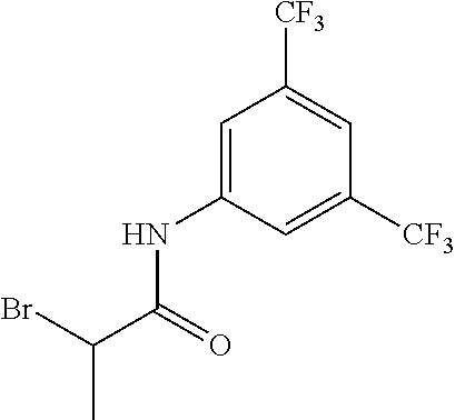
C1=C(NC(C(Br)C)=O)C=C([CF3])C=C1[CF3]
